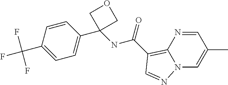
C1=C(C(F)(F)F)C=CC(C2(NC(=O)C3=C4N(C=C(C)C=N4)N=C3)COC2)=C1
